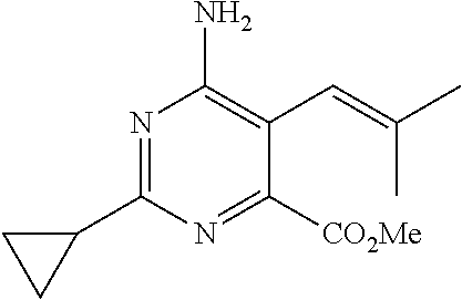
C1(C2=NC(N)=C(C=C(C)C)C([CO2Me])=N2)CC1
